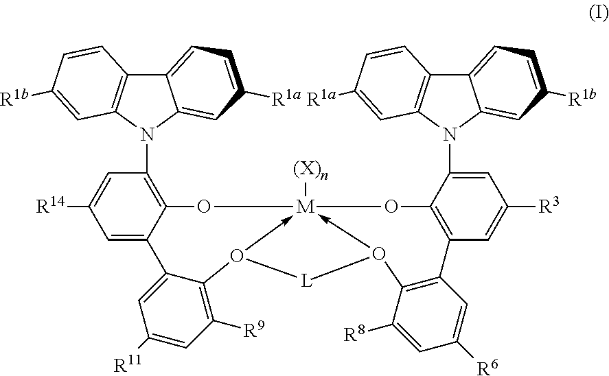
C1=C2C(=C(N3C4=C(C5=CC=C([R1a])C=C53)C=CC([R1b])=C4)C=C1[R14])O[M]13([(X)n])-O(C4=C([R9])C=C([R11])C=C24)[L]O->1C1=C(C2=C(O3)C(N3C4=C(C5=CC=C([R1b])C=C53)C=CC([R1a])=C4)=CC([R3])=C2)C=C([R6])C=C1[R8]
